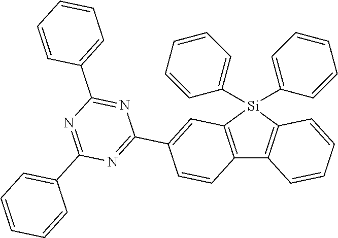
C12=C([Si](C3=CC=CC=C3)(C3=CC=CC=C3)C3=C1C=CC(C1=NC(C4=CC=CC=C4)=NC(C4=CC=CC=C4)=N1)=C3)C=CC=C2
